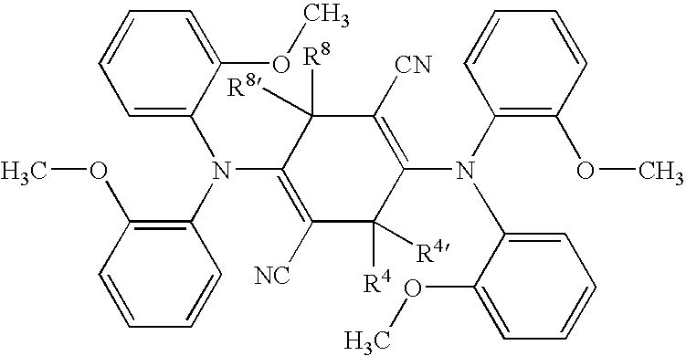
C1(N(C2=C(OC)C=CC=C2)C2=CC=CC=C2OC)=C([NC])C([R4])([R4])C(N(C2=CC=CC=C2OC)C2=C(OC)C=CC=C2)=C([CN])C1([R8])[R8]
